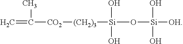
C=C(C)[CO2][(CH2)3][Si](O[Si]([OH])(O)O)(O)O
